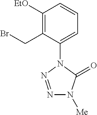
C1([EtO])=C(CBr)C(N2C(=O)N([Me])N=N2)=CC=C1
